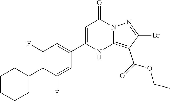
C1(Br)=NN2C(=C1C(=O)OCC)NC(C1=CC(F)=C(C3CCCCC3)C(F)=C1)=CC2=O
